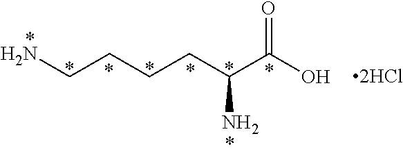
[2HCl].NCCCCC(C(O)=O)N
